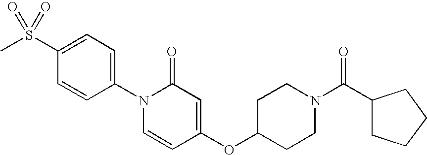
C1=C(S(C)(=O)=O)C=CC(N2C=CC(OC3CCN(C(=O)C4CCCC4)CC3)=CC2=O)=C1
